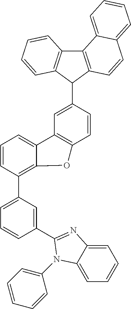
C1=CC(C2=CC=CC(C3=NC4=CC=CC=C4N3C3=CC=CC=C3)=C2)=C2C(=C1)C1=C(C=CC(C3C4=C(C5=C3C=CC3=CC=CC=C53)C=CC=C4)=C1)O2
